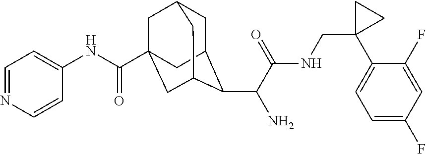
C1C2C(C(C(NCC3(C4=CC=C(F)C=C4F)CC3)=O)N)C3CC(C(NC4=CC=NC=C4)=O)(CC1C3)C2
